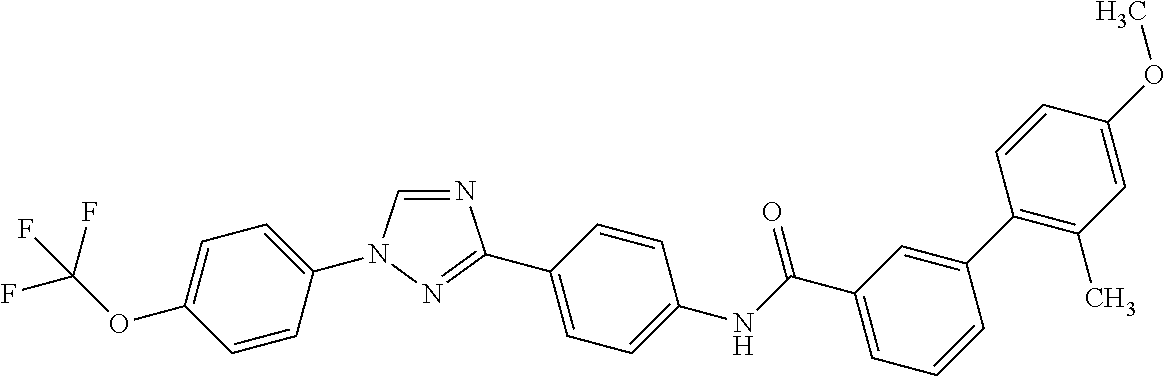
C1=CC(N2C=NC(C3=CC=C(NC(C4=CC=CC(C5=C(C)C=C(OC)C=C5)=C4)=O)C=C3)=N2)=CC=C1OC(F)(F)F
